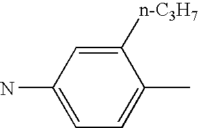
NC1=CC=C(C)C([n-C3H7])=C1
